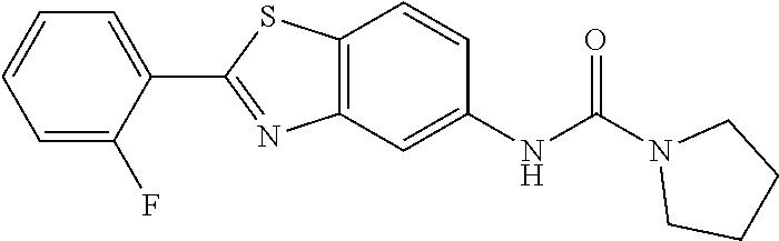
C1=C(C2=NC3=C(S2)C=CC(NC(N2CCCC2)=O)=C3)C(F)=CC=C1
